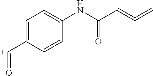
C1=C([C+]=O)C=CC(NC(C=C=C)=O)=C1
